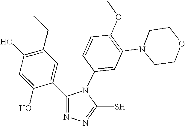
C1(O)=C(CC)C=C(C2=NN=C(S)N2C2=CC(N3CCOCC3)=C(OC)C=C2)C(O)=C1
